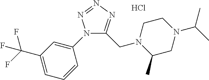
N1(C2=CC(C(F)(F)F)=CC=C2)C(CN2C(C)CN(C(C)C)CC2)=NN=N1.Cl
